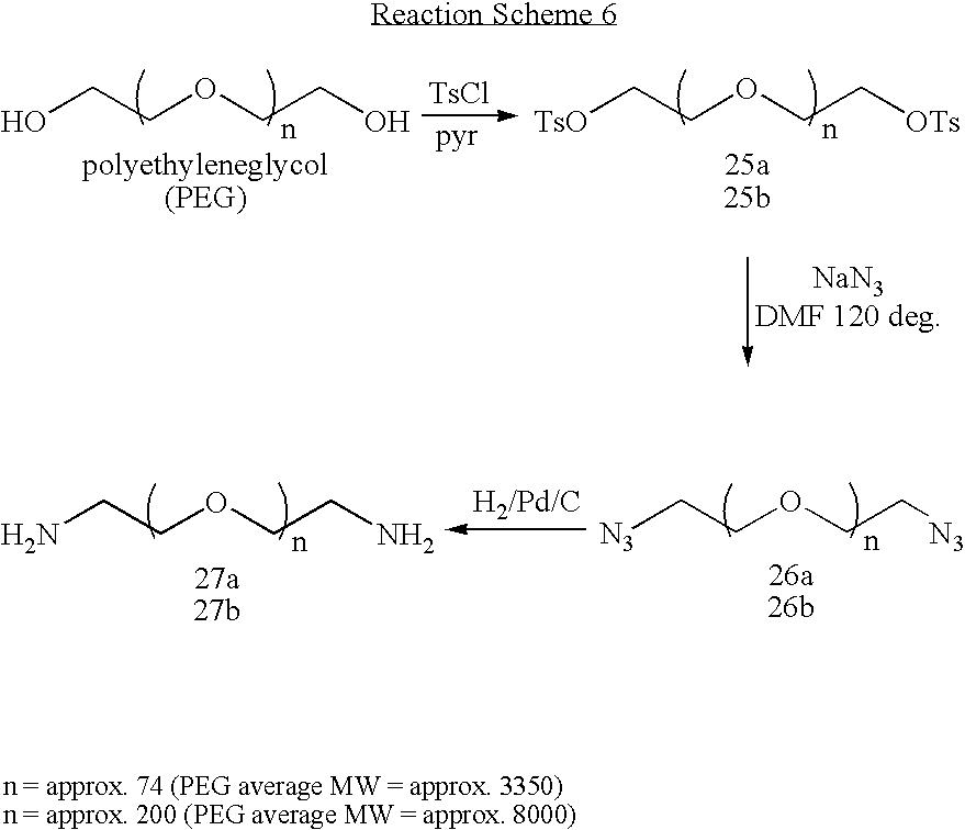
OCCOCCO.[TsO]CCOCC[OTs].[TsCl].NCCOCCN.[N3]CCOCC[N3].[H2/Pd/C]
